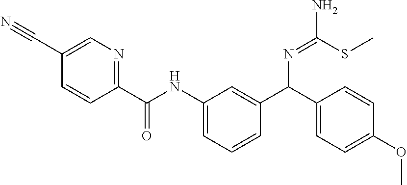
C1=C(C#N)C=CC(C(NC2=CC=CC(C(C3=CC=C(OC)C=C3)N=C(SC)N)=C2)=O)=N1
